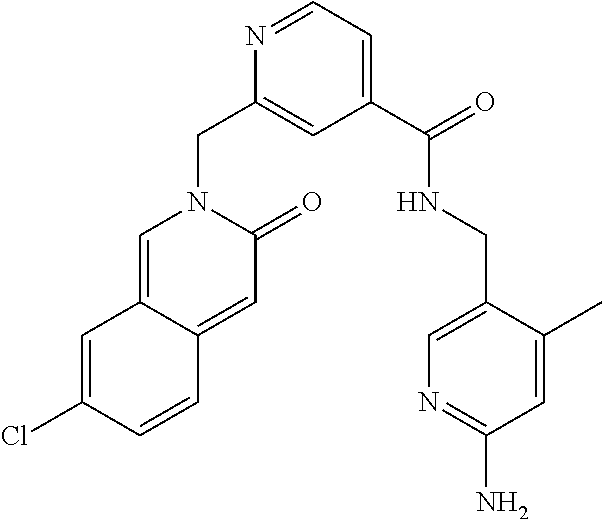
C12=CN(CC3=CC(C(=O)NCC4=CN=C(N)C=C4C)=CC=N3)C(=O)C=C1C=CC(Cl)=C2
